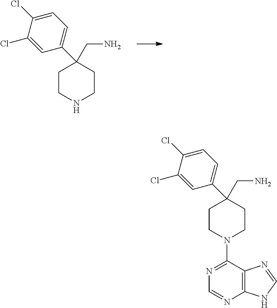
N1CCC(CN)(C2=CC=C(Cl)C(Cl)=C2)CC1.C12=C(C(N3CCC(CN)(C4=CC=C(Cl)C(Cl)=C4)CC3)=NC=N1)N=CN2
